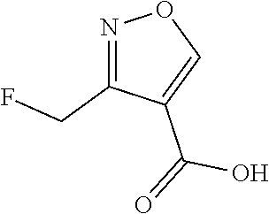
N1=C(CF)C(C(=O)O)=CO1
